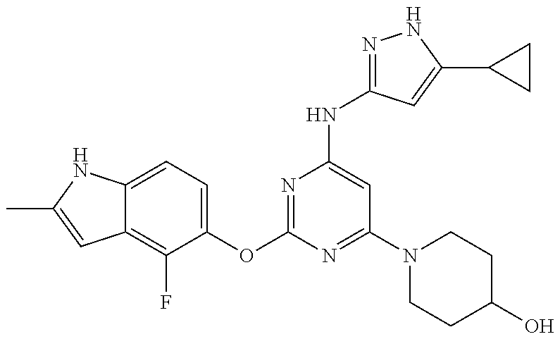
C12=C(F)C(OC3=NC(NC4=NNC(C5CC5)=C4)=CC(N4CCC(O)CC4)=N3)=CC=C1NC(C)=C2
